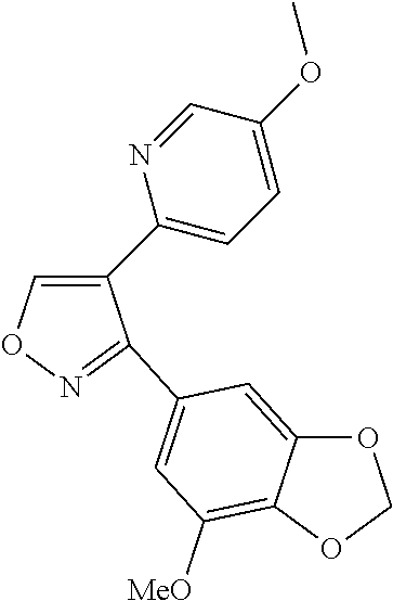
C1(C2=CC=C(OC)C=N2)=CON=C1C1=CC([MeO])=C2C(=C1)OCO2
